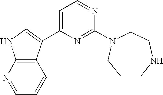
C1(N2CCNCCC2)=NC(C2=CNC3=C2C=CC=N3)=CC=N1
